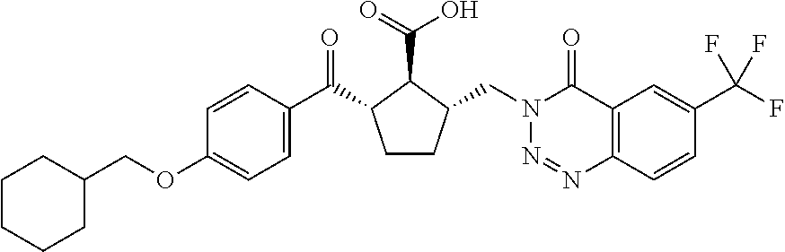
C1(COC2=CC=C(C(=O)C3CCC(CN4N=NC5=C(C4=O)C=C(C(F)(F)F)C=C5)C3C(=O)O)C=C2)CCCCC1
